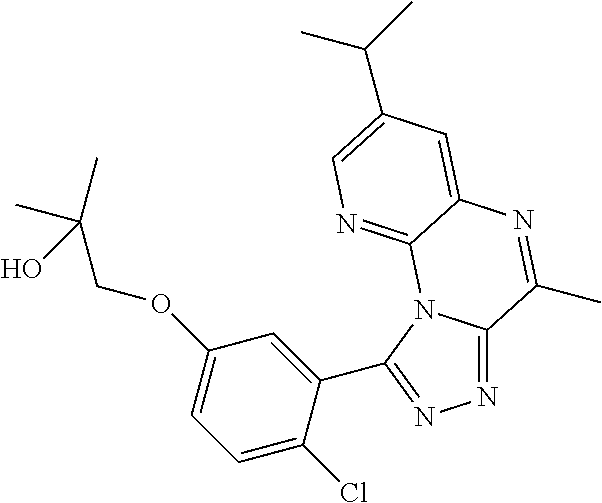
N1=C2N(C(C3=CC(OCC(O)(C)C)=CC=C3Cl)=N1)C1=NC=C(C(C)C)C=C1N=C2C
